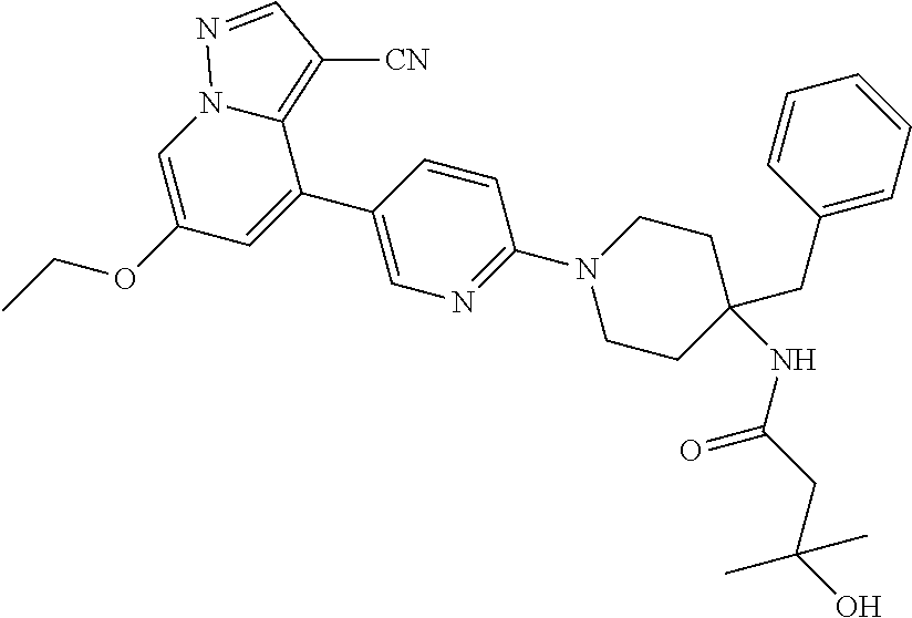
C1=C(OCC)C=C(C2=CN=C(N3CCC(NC(=O)CC(O)(C)C)(CC4=CC=CC=C4)CC3)C=C2)C2=C([CN])C=NN12
